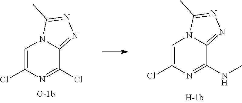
C1=C(Cl)N=C(Cl)C2=NN=C(C)N12.C1=C(Cl)N=C(NC)C2=NN=C(C)N12
